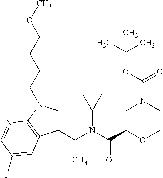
C1(C(N(C(C2OCCN(C(OC(C)(C)C)=O)C2)=O)C2CC2)C)=CN(CCCCOC)C2=C1C=C(F)C=N2
